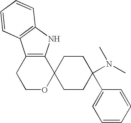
C12=C(NC3=C1C=CC=C3)C1(OCC2)CCC(C2=CC=CC=C2)(N(C)C)CC1
